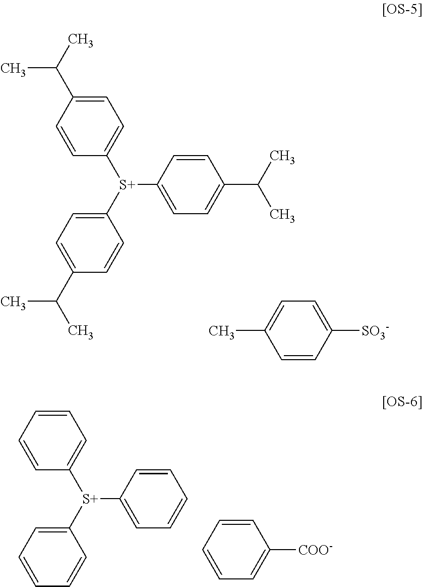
[S+](C1=CC=C(C(C)C)C=C1)(C1=CC=C(C(C)C)C=C1)C1=CC=C(C(C)C)C=C1.C1([SO3-])=CC=C(C)C=C1.[S+](C1=CC=CC=C1)(C1=CC=CC=C1)C1=CC=CC=C1.C1=CC=C([COO-])C=C1
